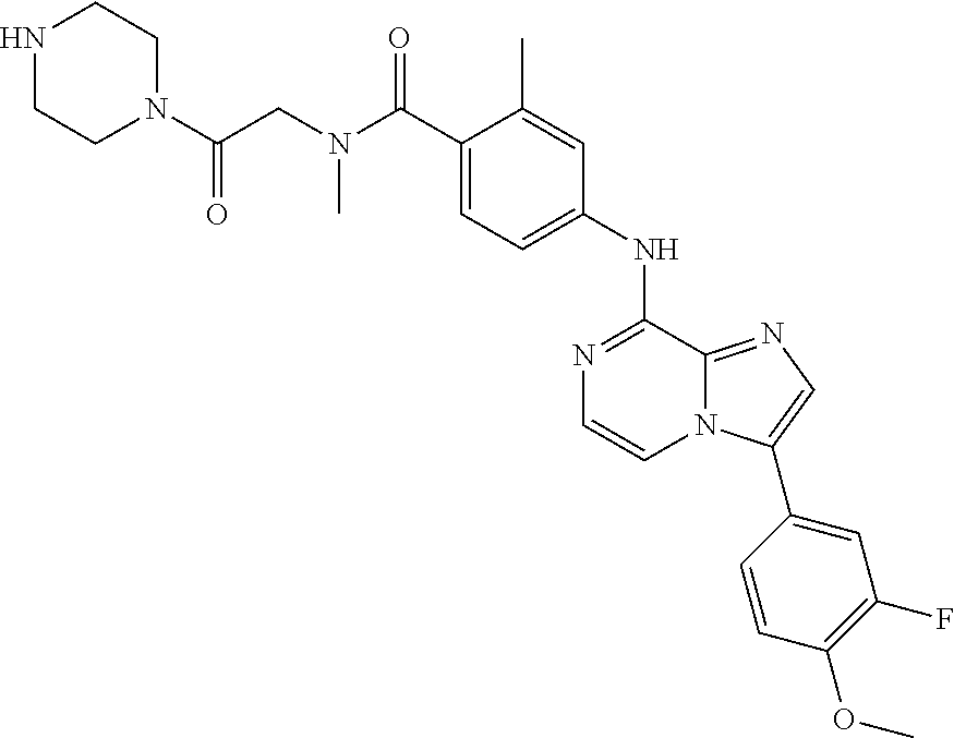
C1(C(N(CC(N2CCNCC2)=O)C)=O)=CC=C(NC2=NC=CN3C2=NC=C3C2=CC(F)=C(OC)C=C2)C=C1C
